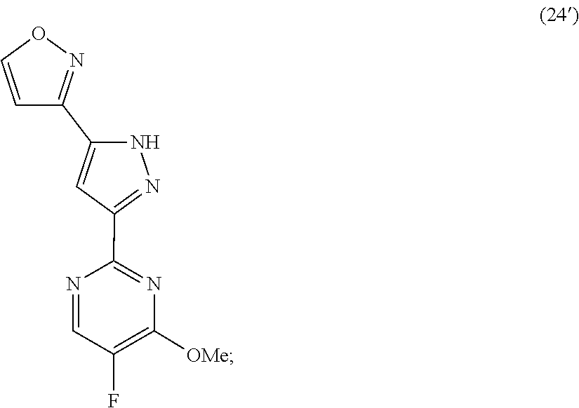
C1=NC(C2=NNC(C3=NOC=C3)=C2)=NC([OMe])=C1F
